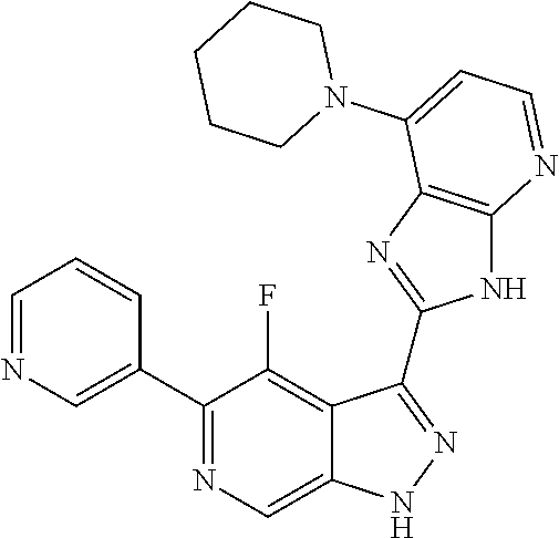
C1=NC=C(C2=NC=C3C(=C2F)C(C2=NC4=C(N2)N=CC=C4N2CCCCC2)=NN3)C=C1
